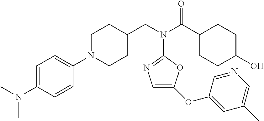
C1(N2CCC(CN(C(C3CCC(O)CC3)=O)C3=NC=C(OC4=CC(C)=CN=C4)O3)CC2)=CC=C(N(C)C)C=C1
